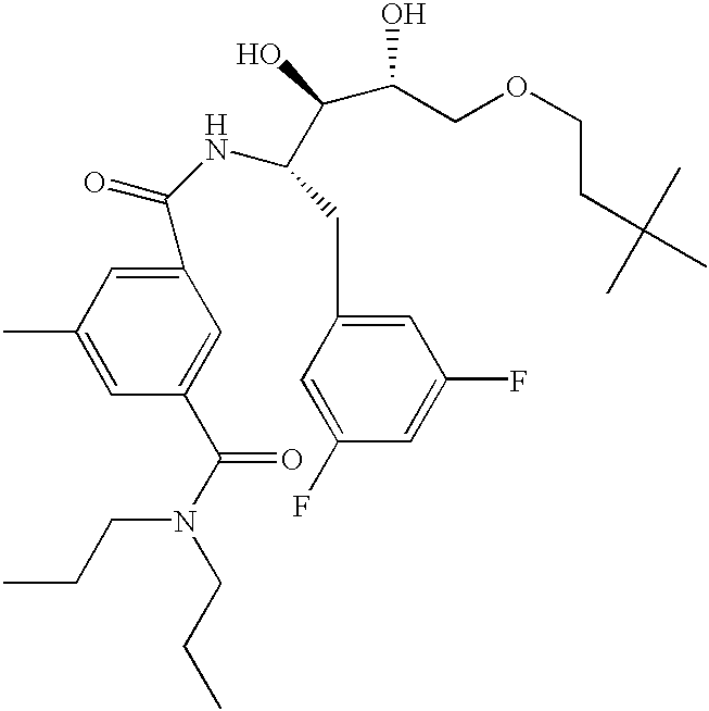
C1(C(NC(C(C(COCCC(C)(C)C)O)O)CC2=CC(F)=CC(F)=C2)=O)=CC(C)=CC(C(N(CCC)CCC)=O)=C1
